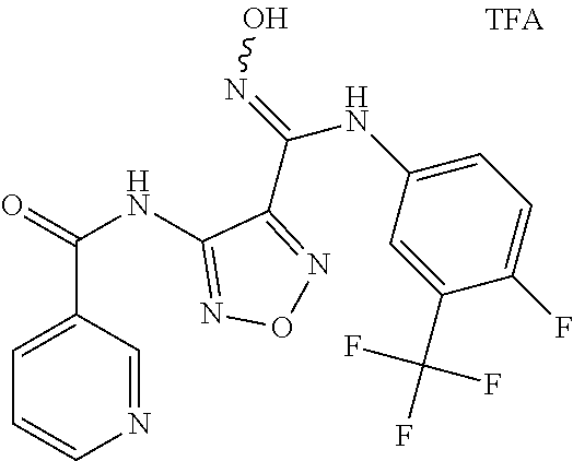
C1(NC(=O)C2=CC=CN=C2)=NON=C1C(=NO)NC1=CC=C(F)C(C(F)(F)F)=C1
